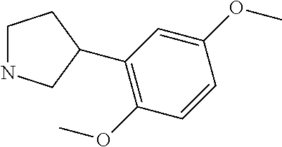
C1NCC(C2=C(OC)C=CC(OC)=C2)C1
